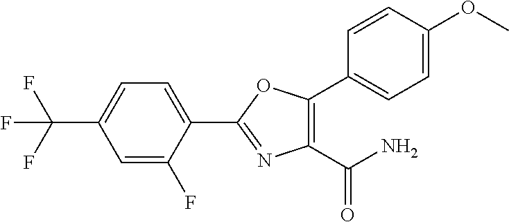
C1(C2=NC(C(N)=O)=C(C3=CC=C(OC)C=C3)O2)=CC=C(C(F)(F)F)C=C1F
